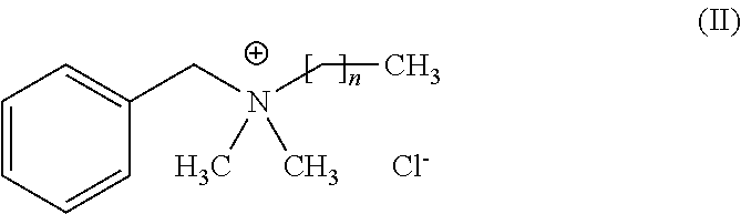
C1=CC=CC(CN(CC)(C)C)=C1.[Cl-]
